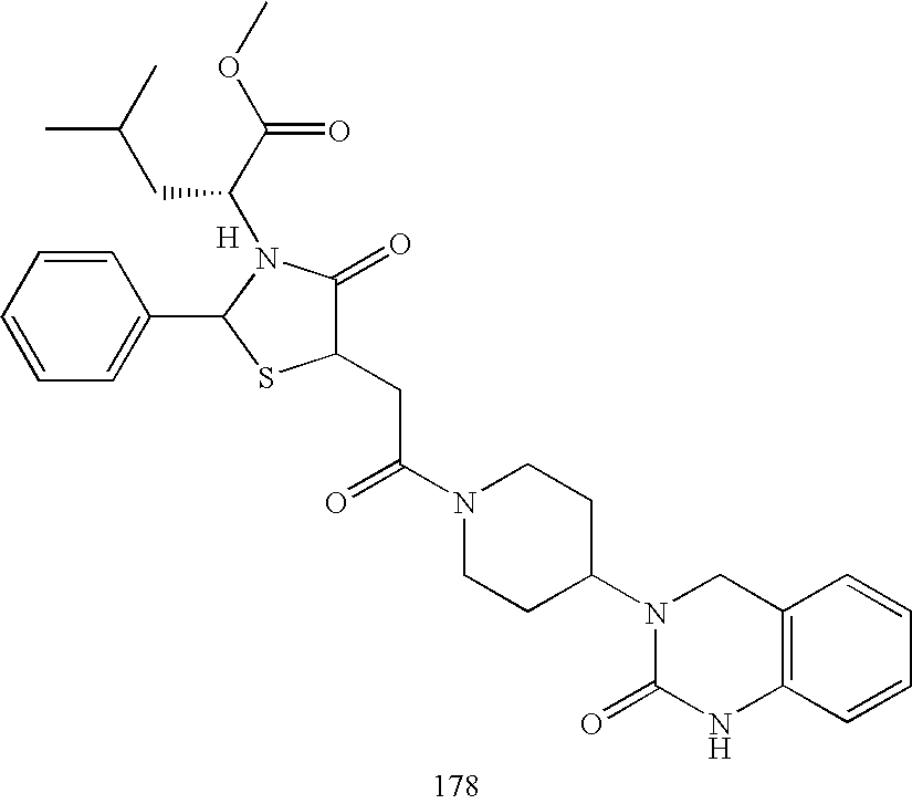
C1(CC(N2CCC(N3C(=O)NC4=C(C3)C=CC=C4)CC2)=O)C(=O)N(C(C(=O)OC)CC(C)C)C(C2=CC=CC=C2)S1.[H]
